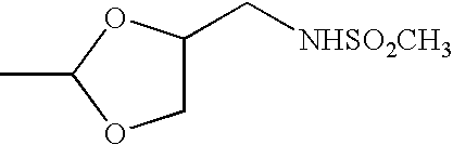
CC1OCC(C[NHSO2CH3])O1
